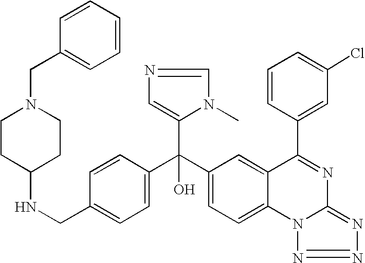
C1=C(CNC2CCN(CC3=CC=CC=C3)CC2)C=CC(C(C2=CC=C3C(=C2)C(C2=CC(Cl)=CC=C2)=NC2=NN=NN32)(C2=CN=CN2C)O)=C1
